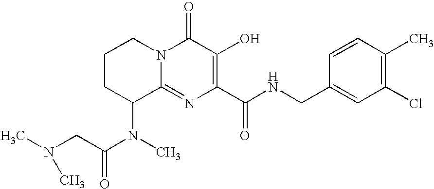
C1CC(N(C(CN(C)C)=O)C)C2=NC(C(NCC3=CC(Cl)=C(C)C=C3)=O)=C(O)C(=O)N2C1
